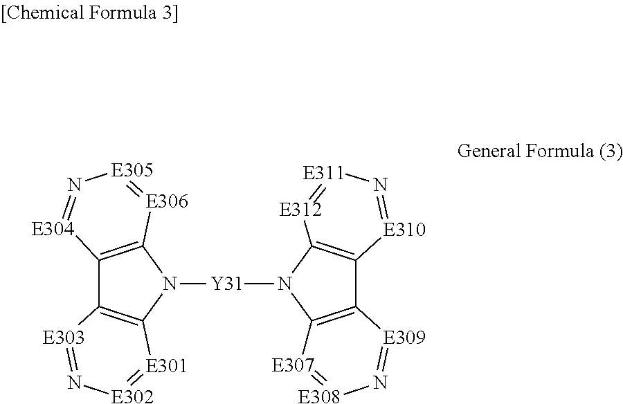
C12=C(N([Y31]N3C4=C(C5=C3[E307]=[E308]N=[E309]5)[E310]=N[E311]=[E312]4)C3=C1[E303]=N[E302]=[E301]3)[E306]=[E305]N=[E304]2
